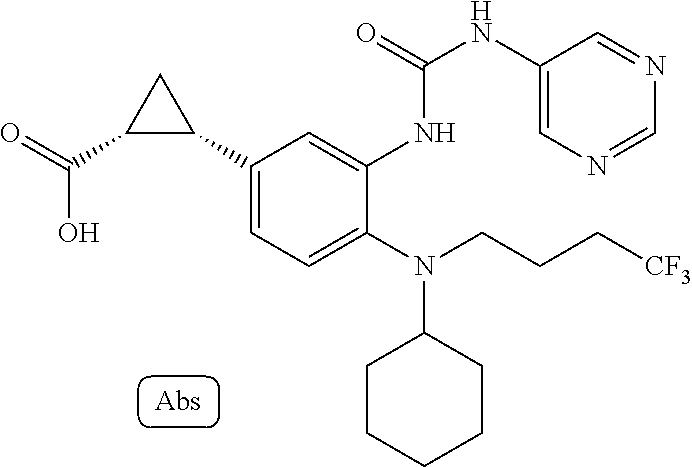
C1(C2CC2C(O)=O)=CC=C(N(CCC[CF3])C2CCCCC2)C(NC(NC2=CN=CN=C2)=O)=C1
